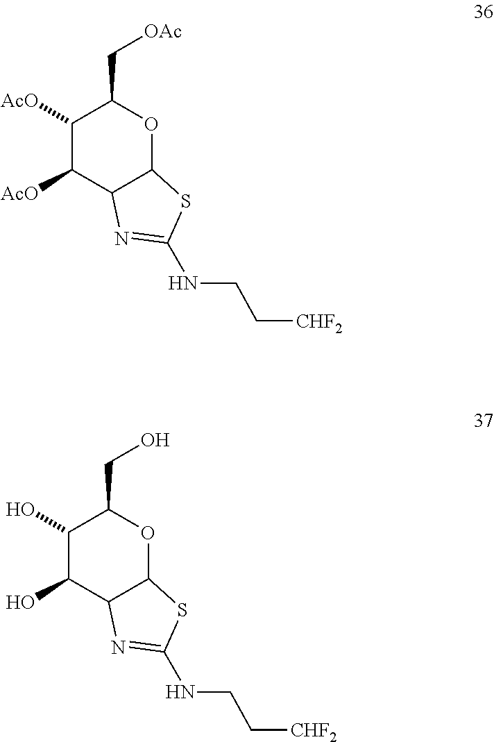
C1([AcO])C([AcO])C2C(OC1C[OAc])SC(NCC[CHF2])=N2.C1(O)C(O)C2C(OC1CO)SC(NCC[CHF2])=N2
